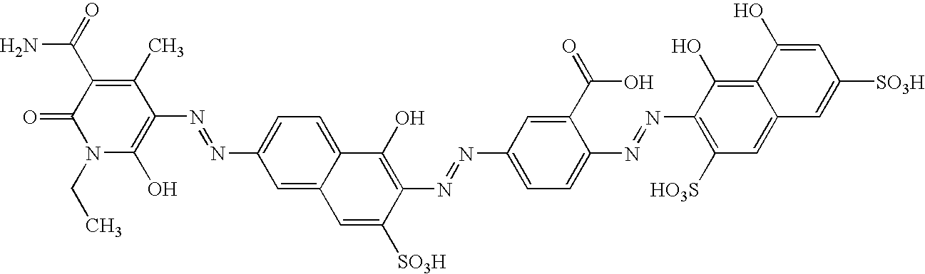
C12=CC(N=NC3=C(O)N(CC)C(=O)C(C(=O)N)=C3C)=CC=C1C(O)=C(N=NC1=CC=C(N=NC3=C([HO3S])C=C4C(=C3O)C(O)=CC([SO3H])=C4)C(C(O)=O)=C1)C([SO3H])=C2
